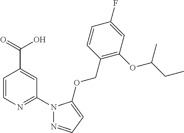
C1=CN=C(N2N=CC=C2OCC2=C(OC(CC)C)C=C(F)C=C2)C=C1C(=O)O
